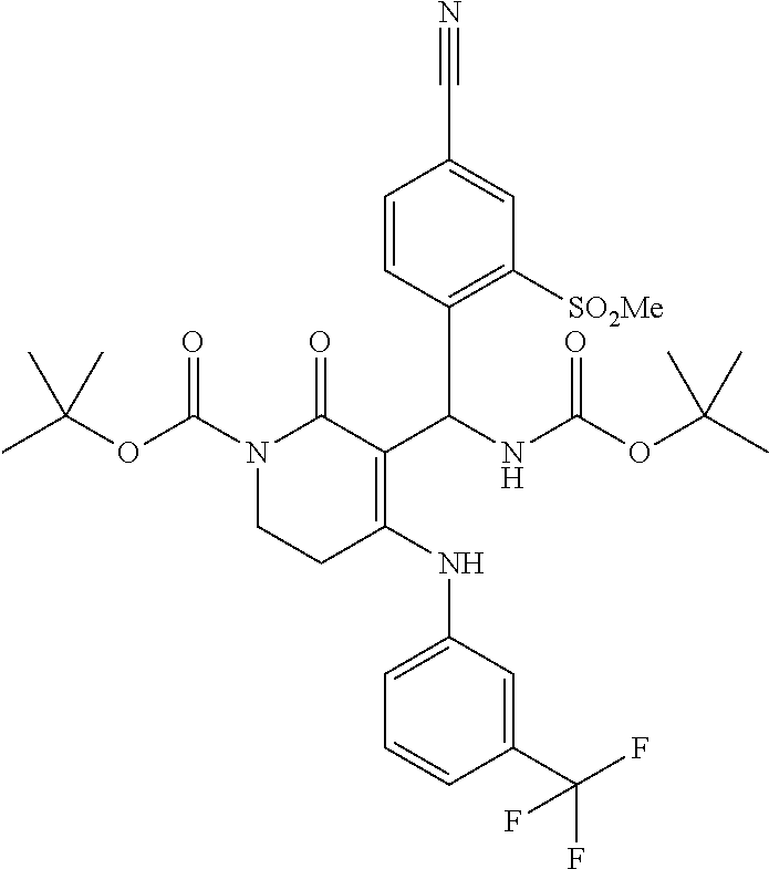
C1(C(NC(OC(C)(C)C)=O)C2=C([SO2Me])C=C(C#N)C=C2)=C(NC2=CC=CC(C(F)(F)F)=C2)CCN(C(OC(C)(C)C)=O)C1=O
